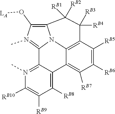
N12C3=C(O[LA])N(C)=C1C1=N(C)C([RB10])=C([RB9])C([RB8])=C1C1=C([RB7])C([RB6])=C([RB5])C(=C21)C([RB4])([RB3])C3([RB2])[RB1]
